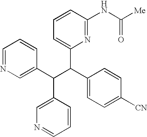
C1=NC=C(C(C(C2=CC=C([CN])C=C2)C2=CC=CC(NC([Me])=O)=N2)C2=CN=CC=C2)C=C1
